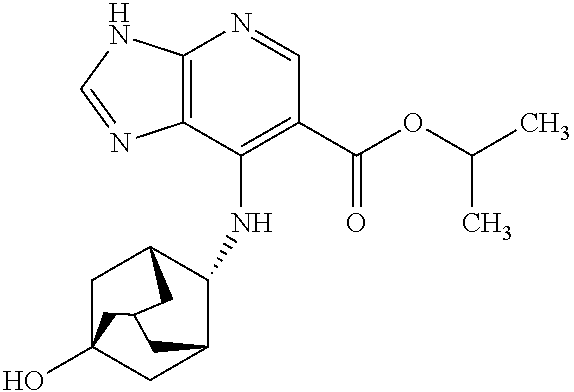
C12=C(C(NC3C4CC5(O)CC3CC(C5)C4)=C(C(OC(C)C)=O)C=N1)N=CN2
